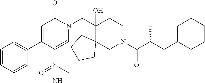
C1(C2=CC(=O)N(CC3(O)C4(CN(C(=O)C(CC5CCCCC5)C)CC3)CCCC4)C=C2S(=O)(C)=N)=CC=CC=C1
